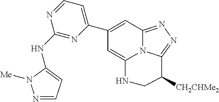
N1=CC=C(NC2=NC(C3=CC4=NN=C5N4C(=C3)NCC5[CH2CHMe2])=CC=N2)N1[Me]
